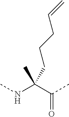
CC(NC)(C(C)=O)CCCC=C
